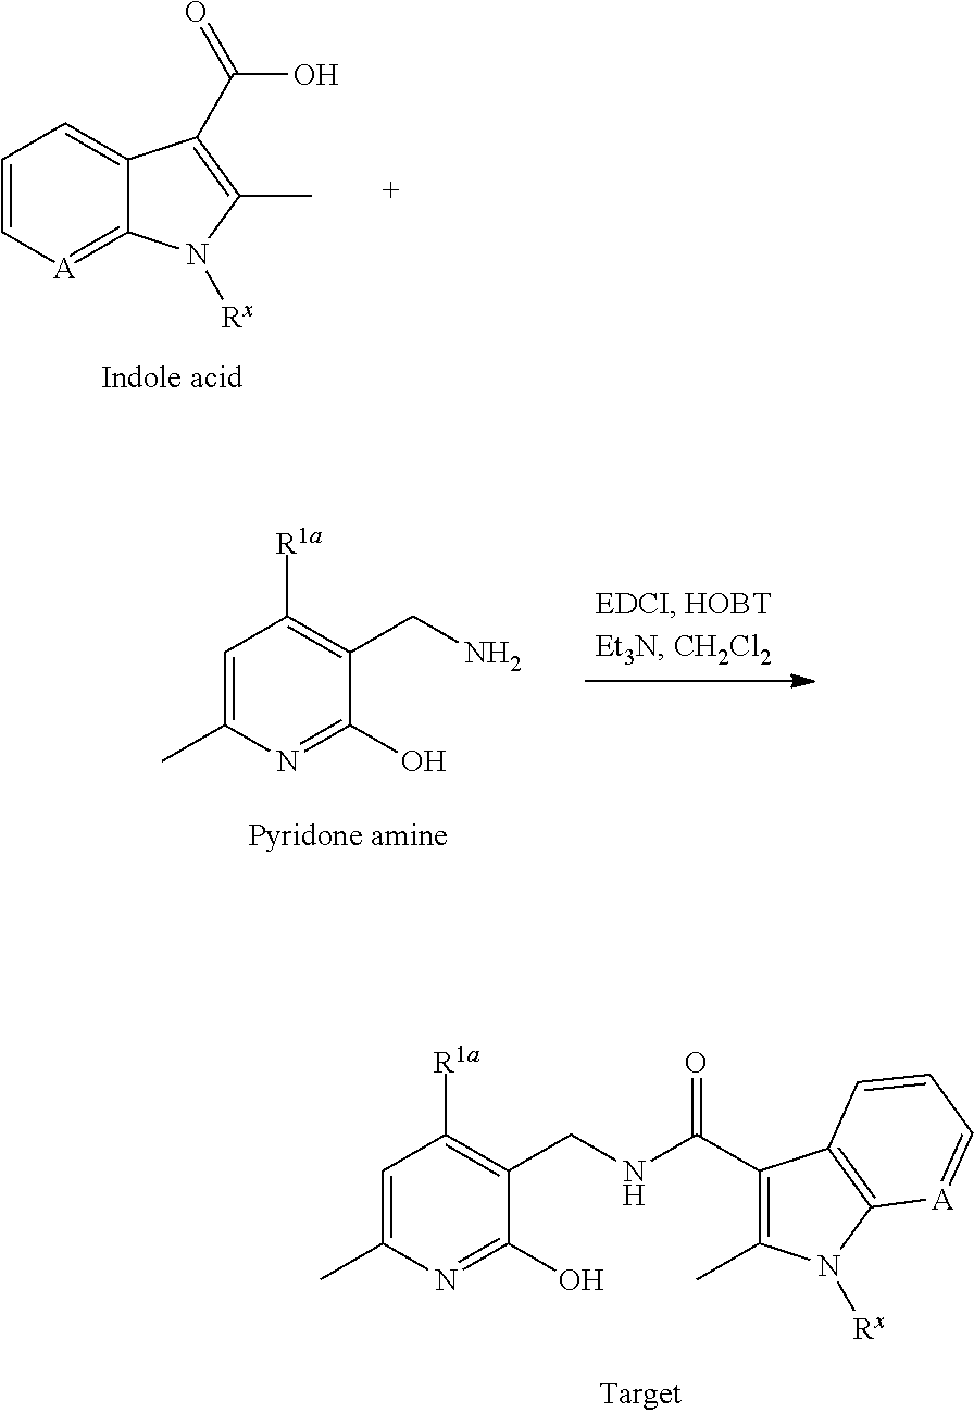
C1=C(C)N=C(O)C(CNC(C2=C(C)N([Rx])C3=C2C=CC=[A]3)=O)=C1[R1a].C1=C[A]=C2C(=C1)C(C(=O)O)=C(C)N2[Rx].C1=C(C)N=C(O)C(CN)=C1[R1a]
